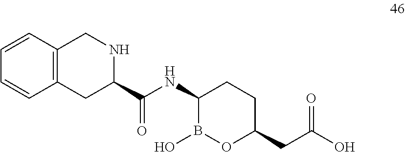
C1(C(NC2B(O)OC(CC(O)=O)CC2)=O)CC2=C(CN1)C=CC=C2
